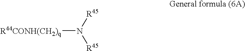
[R44CONH(CH2)q]N([R45])[R45]
